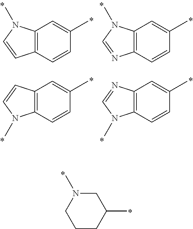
C1=CC2=C(N1C)C=C(C)C=C2.C1=NC2=C(N1C)C=C(C)C=C2.C1=CC2=C(N1C)C=CC(C)=C2.C1=NC2=C(N1C)C=CC(C)=C2.C1CC(C)CN(C)C1
